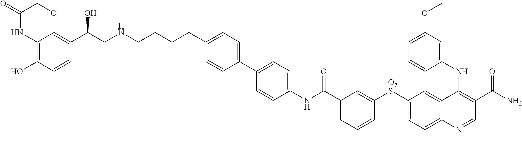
C1=CC(C2=CC=C(CCCCNCC(C3=C4C(=C(O)C=C3)NC(=O)CO4)O)C=C2)=CC=C1NC(C1=CC=CC([O2S]C2=CC(C)=C3C(=C2)C(NC2=CC(OC)=CC=C2)=C(C(N)=O)C=N3)=C1)=O
